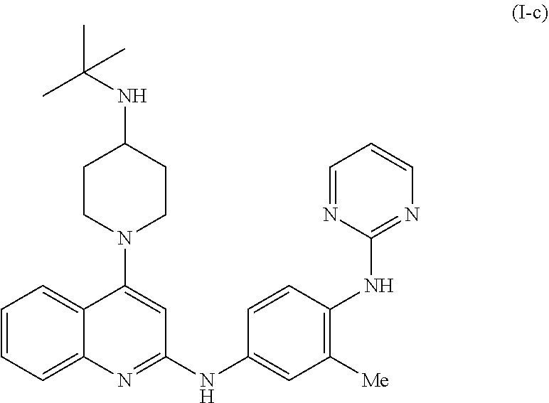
C1=CC=C2C(=C1)C(N1CCC(NC(C)(C)C)CC1)=CC(NC1=CC([Me])=C(NC3=NC=CC=N3)C=C1)=N2
